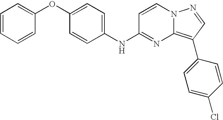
C1(OC2=CC=CC=C2)=CC=C(NC2=NC3=C(C4=CC=C(Cl)C=C4)C=NN3C=C2)C=C1
